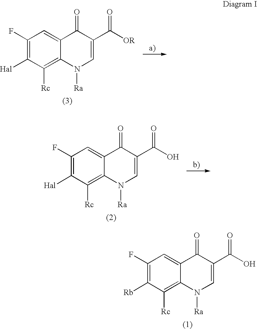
C1(F)=C([Rb])C([Rc])=C2C(=C1)C(=O)C(C(O)=O)=CN2[Ra].C1(F)=C([Hal])C([Rc])=C2C(=C1)C(=O)C(C([OR])=O)=CN2[Ra].C1(F)=C([Hal])C([Rc])=C2C(=C1)C(=O)C(C(O)=O)=CN2[Ra]
